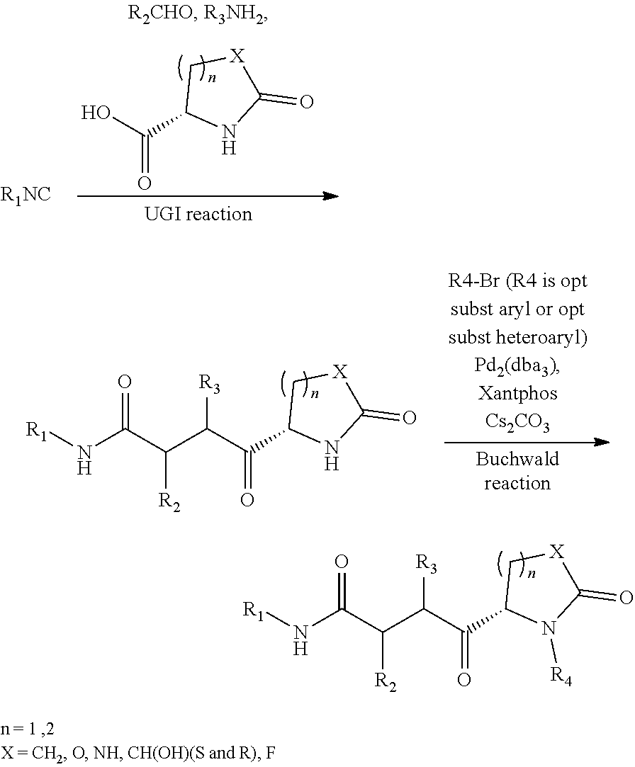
OC(C1NC(=O)[X]C1)=O.[R1NC].C(C(C1N([R4])C(=O)[X]C1)=O)(C(C(N[R1])=O)[R2])[R3].C(C(C1NC(=O)[X]C1)=O)(C(C(N[R1])=O)[R2])[R3]
